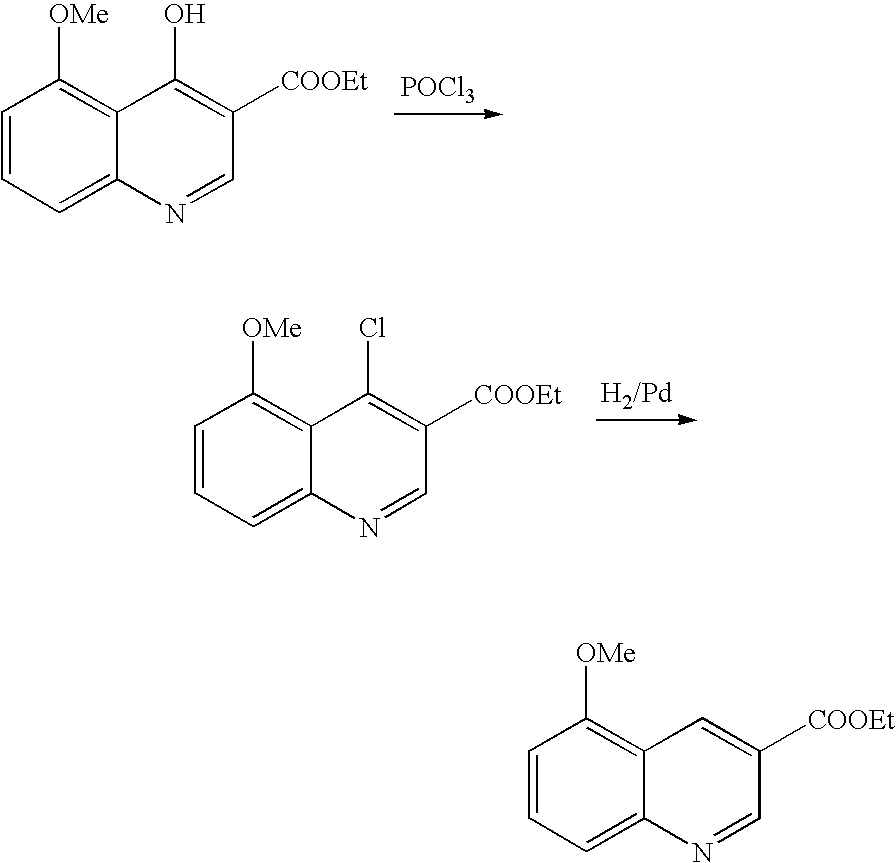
C1=CC=C2C(=C1[OMe])C(O)=C([COOEt])C=N2.[POCl3].[H2/Pd].C1=CC=C2C(=C1[OMe])C(Cl)=C([COOEt])C=N2.C1=CC=C2C(=C1[OMe])C=C([COOEt])C=N2
